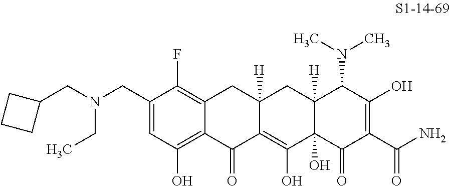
C1(CN(CC2CCC2)CC)=CC(O)=C2C(=C1F)CC1([H])C(=C(O)C3(O)C([H])(C1)C(N(C)C)C(O)=C(C(N)=O)C3=O)C2=O
